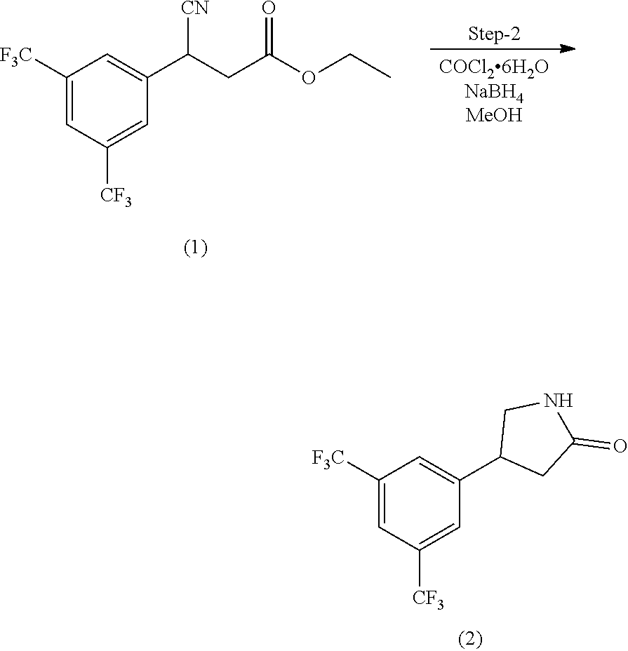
C1=C([CF3])C=C([F3C])C=C1C1CNC(=O)C1.C1=C([F3C])C=C(C(CC(=O)OCC)[CN])C=C1[CF3]
